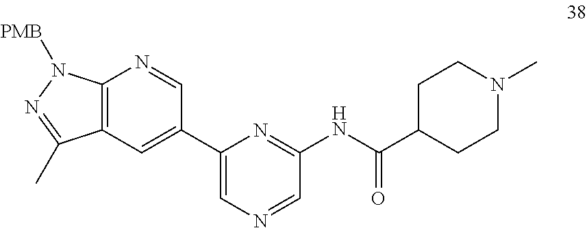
C12=C(C=C(C3=CN=CC(NC(C4CCN(C)CC4)=O)=N3)C=N1)C(C)=NN2[PMB]
